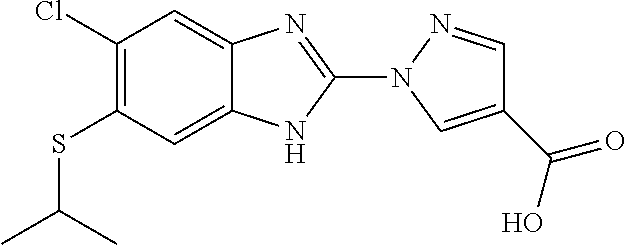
C1(Cl)=C(SC(C)C)C=C2C(=C1)N=C(N1C=C(C(O)=O)C=N1)N2
